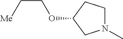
N1(C)CCC(OCC[Me])C1
